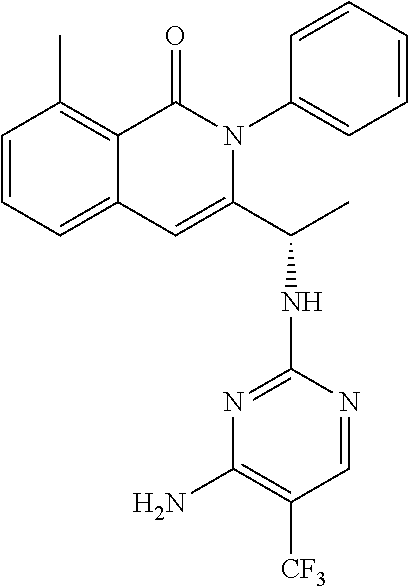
C1=CC=C2C(=C1C)C(=O)N(C1=CC=CC=C1)C(C(NC1=NC(N)=C([CF3])C=N1)C)=C2
